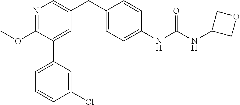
C1(OC)=NC=C(CC2=CC=C(NC(NC3COC3)=O)C=C2)C=C1C1=CC=CC(Cl)=C1
